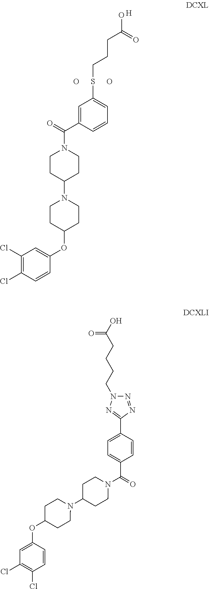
OC(=O)CCCSC1=CC=CC(C(=O)N2CCC(N3CCC(OC4=CC(Cl)=C(Cl)C=C4)CC3)CC2)=C1.[H].O.O.O=C(O)CCCCN1N=NC(C2=CC=C(C(=O)N3CCC(N4CCC(OC5=CC(Cl)=C(Cl)C=C5)CC4)CC3)C=C2)=N1
